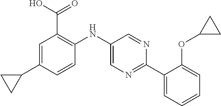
C1=C(C2CC2)C=CC(NC2=CN=C(C3=CC=CC=C3OC3CC3)N=C2)=C1C(O)=O
